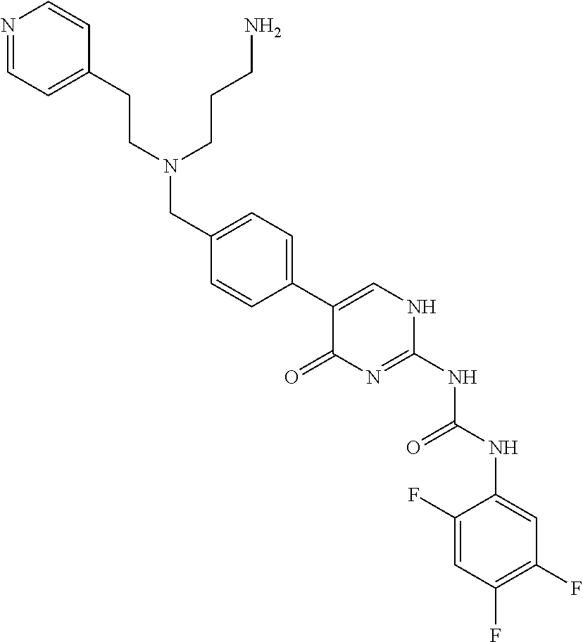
C1(F)=CC(F)=C(F)C=C1NC(NC1=NC(=O)C(C2=CC=C(CN(CCC3=CC=NC=C3)CCCN)C=C2)=CN1)=O
